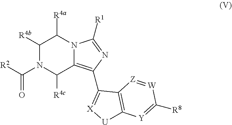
C1([R4b])N(C([R2])=O)C([R4c])C2=C(C3=[X][U]C4=C3[Z]=[W]C([R8])=[Y]4)N=C([R1])N2C1[R4a]
